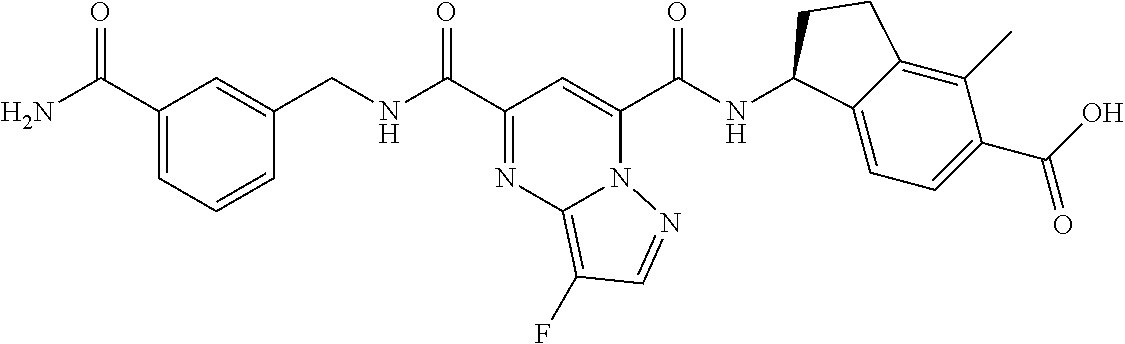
N12C(C(NC3C4=CC=C(C(O)=O)C(C)=C4CC3)=O)=CC(C(NCC3=CC(C(=O)N)=CC=C3)=O)=NC1=C(F)C=N2
